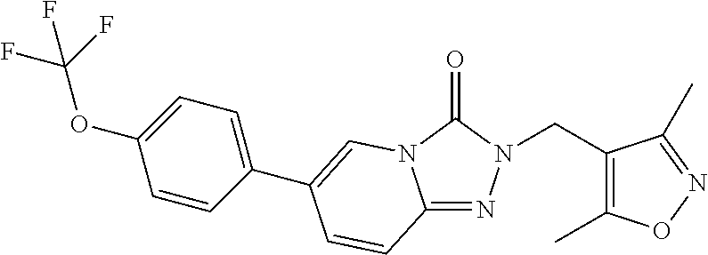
C1(OC(F)(F)F)=CC=C(C2=CN3C(=NN(CC4=C(C)ON=C4C)C3=O)C=C2)C=C1
